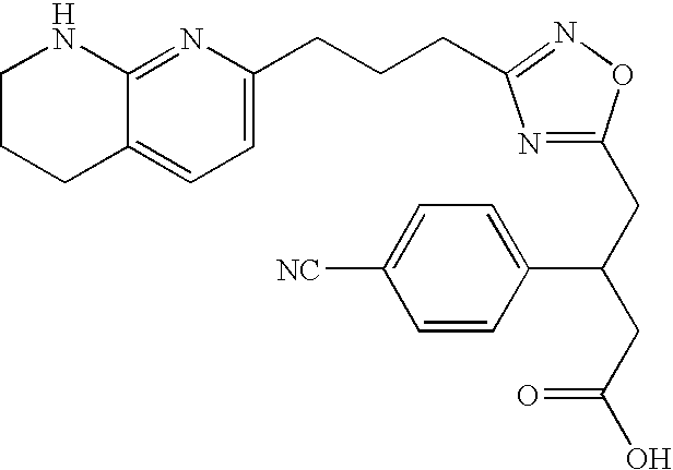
C1CCC2=CC=C(CCCC3=NOC(CC(C4=CC=C([NC])C=C4)CC(=O)O)=N3)N=C2N1
